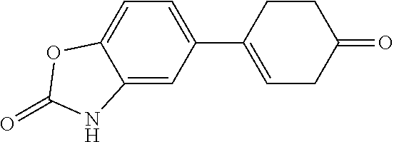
C12=CC(C3=CCC(=O)CC3)=CC=C1OC(=O)N2
